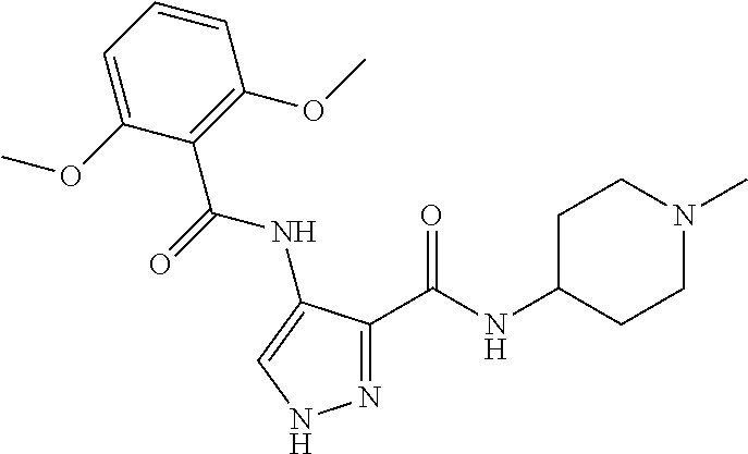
N1=C(C(NC2CCN(C)CC2)=O)C(NC(C2=C(OC)C=CC=C2OC)=O)=CN1
